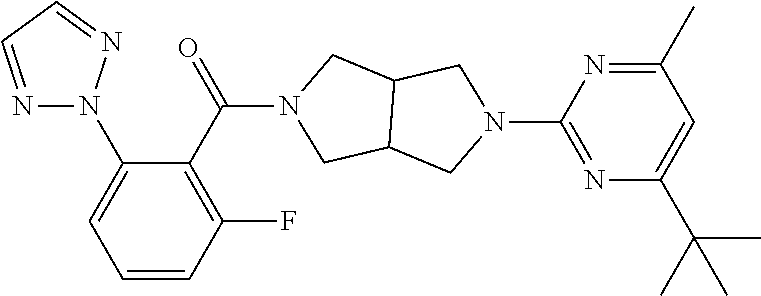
C1(N2N=CC=N2)=CC=CC(F)=C1C(N1CC2C(C1)CN(C1=NC(C(C)(C)C)=CC(C)=N1)C2)=O
